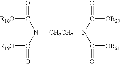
[R18O]C(N(C([R19O])=O)[CH2CH2]N(C([OR20])=O)C([OR21])=O)=O
